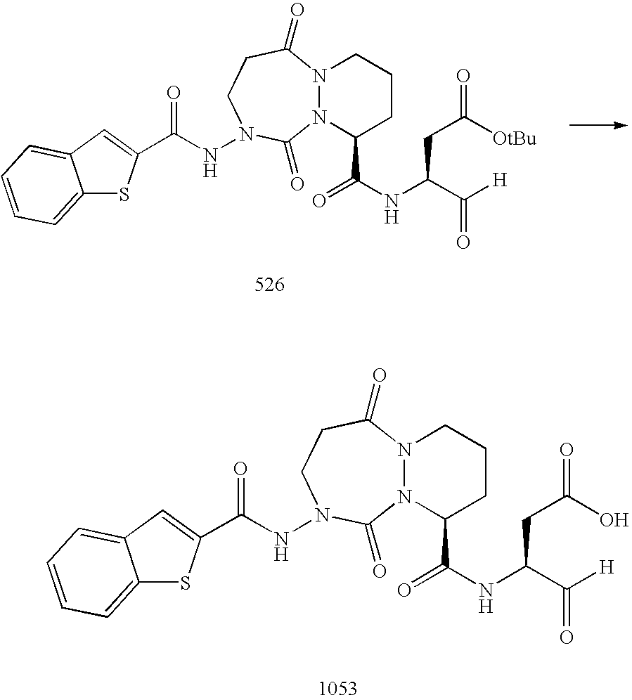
N12N(C(=O)CCN(NC(=O)C3=CC4=CC=CC=C4S3)C1=O)CCCC2C(NC(C([H])=O)CC([OtBu])=O)=O.N12N(C(=O)CCN(NC(=O)C3=CC4=CC=CC=C4S3)C1=O)CCCC2C(NC(C([H])=O)CC(O)=O)=O
